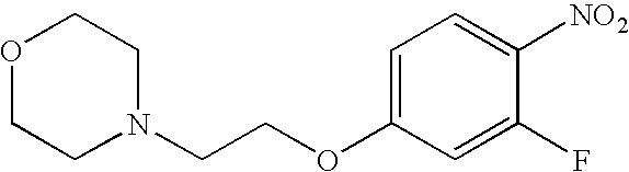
O1CCN(CCOC2=CC=C([NO2])C(F)=C2)CC1
